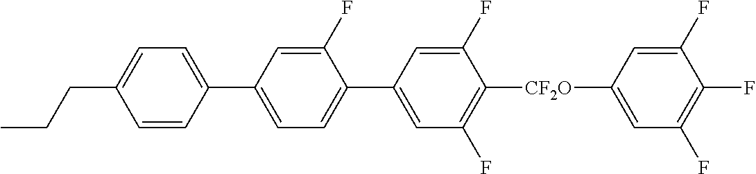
C1=CC(C2=CC=C(C3=CC(F)=C([CF2O]C4=CC(F)=C(F)C(F)=C4)C(F)=C3)C(F)=C2)=CC=C1CCC
